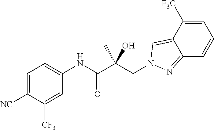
C1=C([NC])C([CF3])=CC(NC(C(CN2C=C3C([F3C])=CC=CC3=N2)(C)O)=O)=C1
